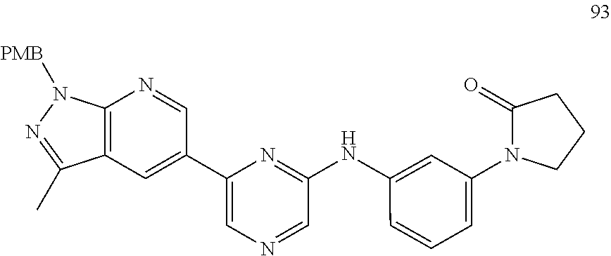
C12=C(C=C(C3=CN=CC(NC4=CC(N5C(=O)CCC5)=CC=C4)=N3)C=N1)C(C)=NN2[PMB]
